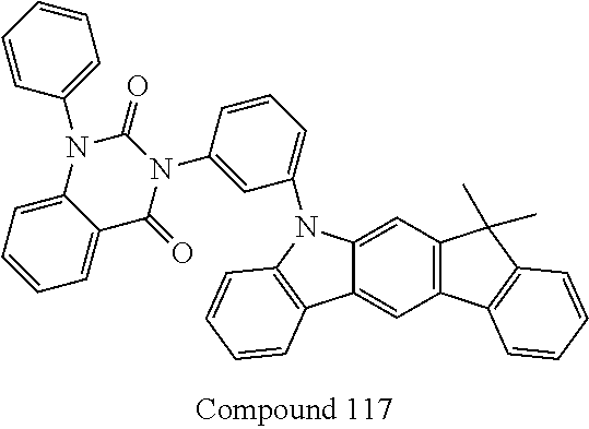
C1=C2C(=CC3=C1C(C)(C)C1=C3C=CC=C1)C1=C(N2C2=CC=CC(N3C(=O)C4=CC=CC=C4N(C4=CC=CC=C4)C3=O)=C2)C=CC=C1
